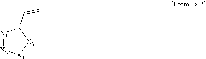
[X1]1[X2][X4][X3]N1C=C
